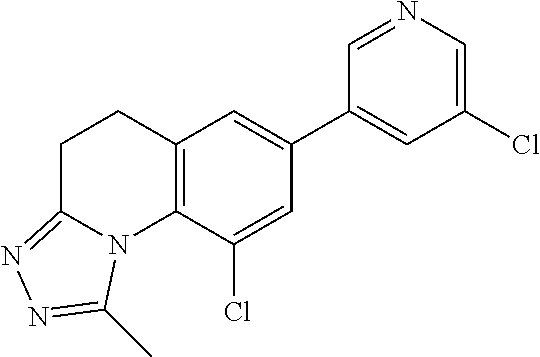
N1=CC(C2=CC3=C(C(Cl)=C2)N2C(=NN=C2C)CC3)=CC(Cl)=C1
